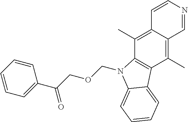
C1=NC=CC2=C(C)C3=C(C(C)=C12)C1=CC=CC=C1N3COCC(C1=CC=CC=C1)=O
